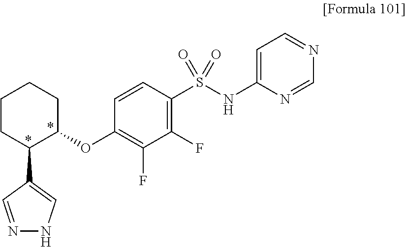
C1CC(C2=CNN=C2)C(OC2=C(F)C(F)=C(S(NC3=CC=NC=N3)(=O)=O)C=C2)CC1
